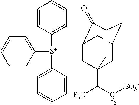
C1=CC([S+](C2=CC=CC=C2)C2=CC=CC=C2)=CC=C1.[F3C]C([CF2][SO3-])C12CC3CC(C(=O)C(C1)C3)C2
